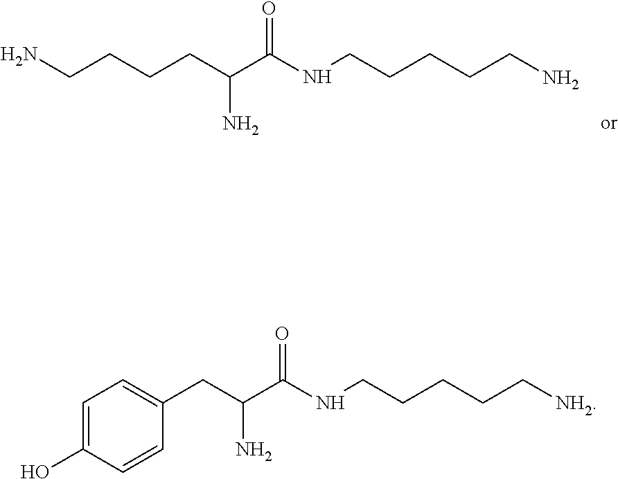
C1(CC(C(NCCCCC[NH2])=O)N)=CC=C(O)C=C1.NCCCCC(C(NCCCCCN)=O)N
